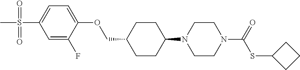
C1CC(N2CCN(C(SC3CCC3)=O)CC2)CCC1COC1=CC=C(S(=O)(=O)C)C=C1F
